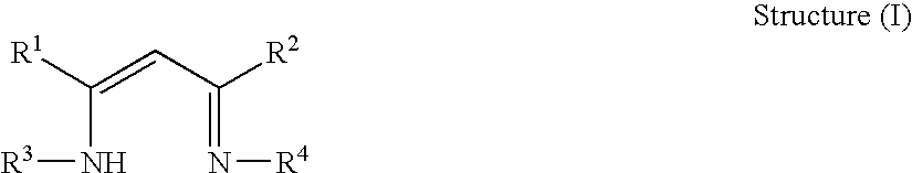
C(=CC(=N[R4])[R2])([R1])N[R3]
